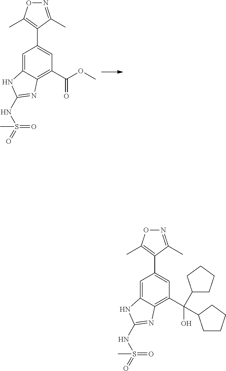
C1=C2C(=C(C(OC)=O)C=C1C1=C(C)ON=C1C)N=C(NS(=O)(=O)C)N2.C1=C2C(=C(C(O)(C3CCCC3)C3CCCC3)C=C1C1=C(C)ON=C1C)N=C(NS(=O)(=O)C)N2
